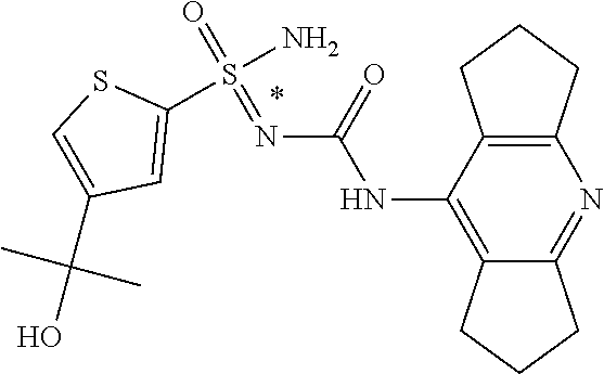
N(C(NC1=C2CCCC2=NC2=C1CCC2)=O)=S(N)(=O)C1=CC(C(O)(C)C)=CS1
